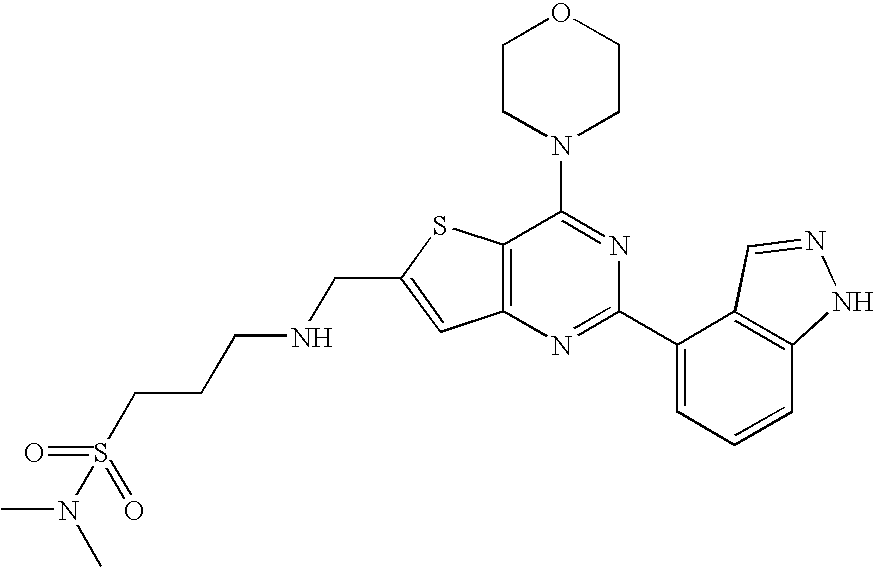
C1CN(C2=NC(C3=CC=CC4=C3C=NN4)=NC3=C2SC(CNCCCS(N(C)C)(=O)=O)=C3)CCO1
